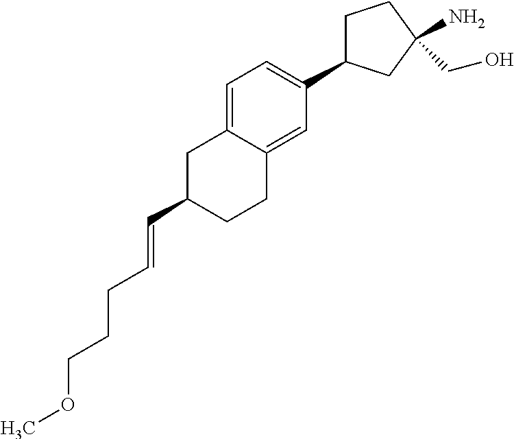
C1C(C=CCCCOC)CCC2=CC(C3CCC(CO)(N)C3)=CC=C12
